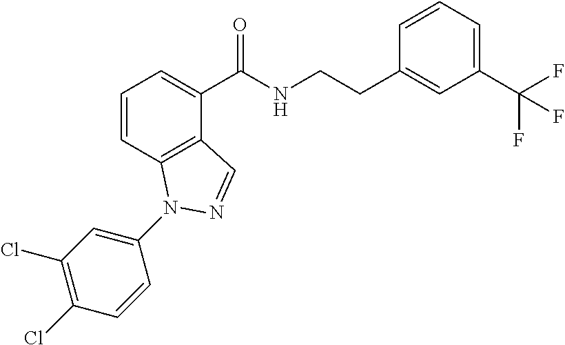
C1=CC2=C(C(C(NCCC3=CC(C(F)(F)F)=CC=C3)=O)=C1)C=NN2C1=CC(Cl)=C(Cl)C=C1
